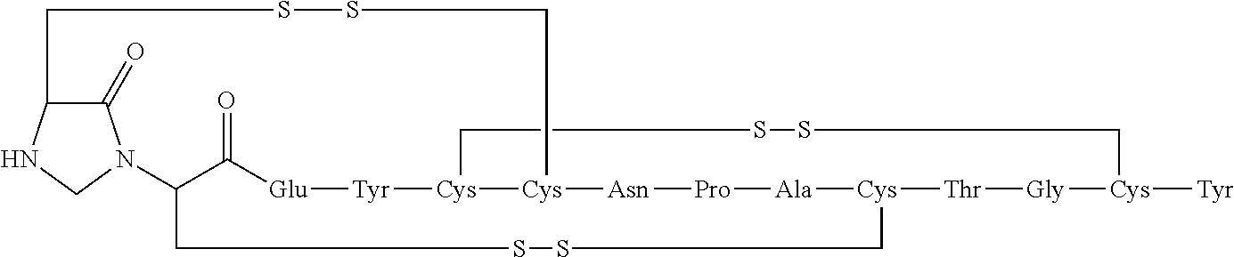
C1(=O)C2NCN1C1C(=O)[Glu][Tyr][Cys]3[Cys]([Asn][Pro][Ala][Cys]([Thr][Gly][Cys]([Tyr])CSSC3)CSSC1)CSSC2
